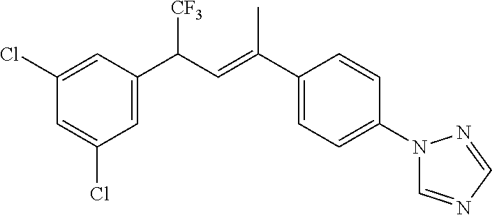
C1(Cl)=CC(C([CF3])C=C(C2=CC=C(N3C=NC=N3)C=C2)C)=CC(Cl)=C1
